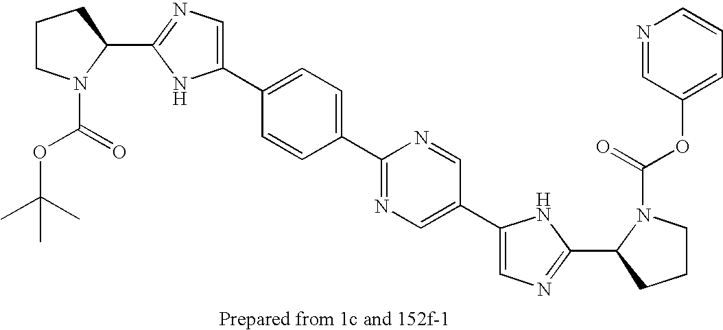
C1CN(C(=O)OC(C)(C)C)C(C2=NC=C(C3=CC=C(C4=NC=C(C5=CN=C(C6N(C(=O)OC7=CC=CN=C7)CCC6)N5)C=N4)C=C3)N2)C1
